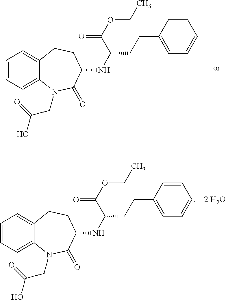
C1=CC=C2C(=C1)CCC(NC(C(OCC)=O)CCC1=CC=CC=C1)C(=O)N2CC(O)=O.C1=CC=C2C(=C1)CCC(NC(C(OCC)=O)CCC1=CC=CC=C1)C(=O)N2CC(O)=O
